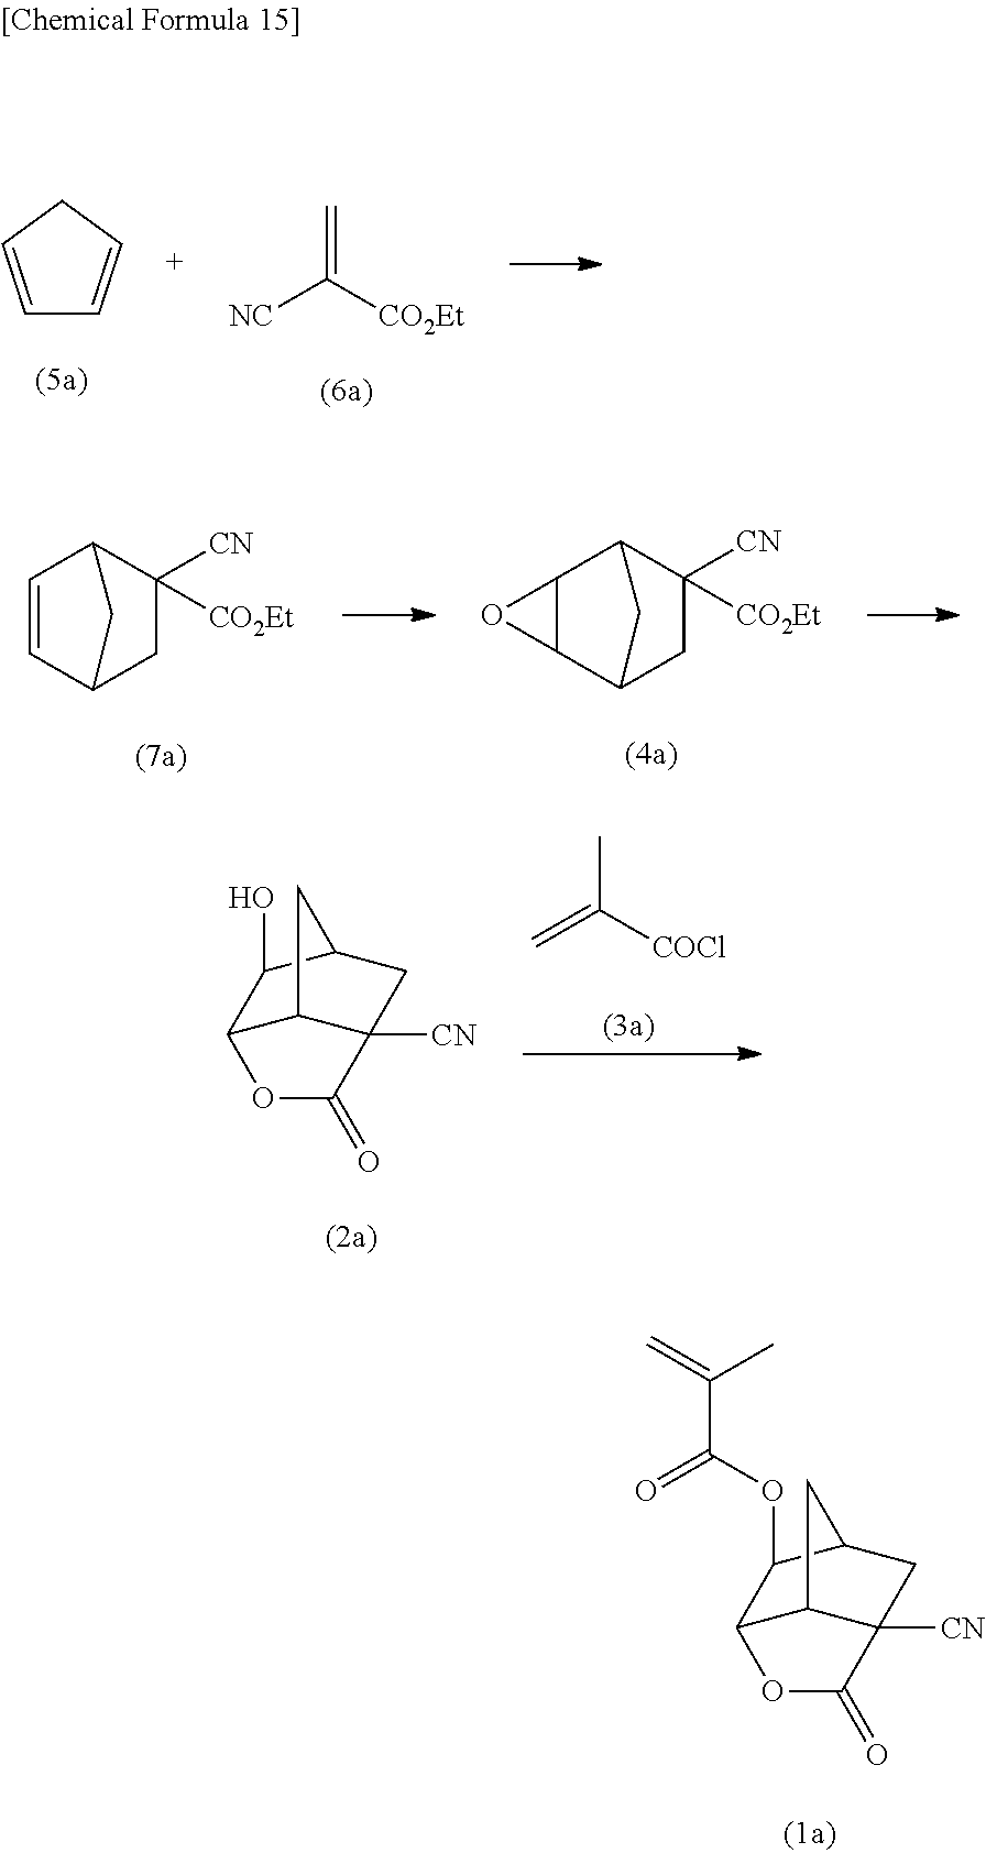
C1=CCC=C1.C=C([CO2Et])[NC].C1=CC2CC([CN])([CO2Et])C1C2.C12C(C3CC([CN])([CO2Et])C1C3)O2.C12C3C([CN])(CC(C1O)C3)C(=O)O2.CC([COCl])=C.C12C3C([CN])(CC(C1OC(C(C)=C)=O)C3)C(=O)O2
